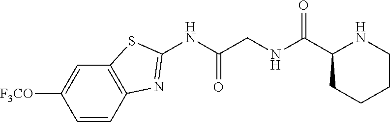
C1(NC(CNC(C2CCCCN2)=O)=O)=NC2=C(S1)C=C([F3CO])C=C2
